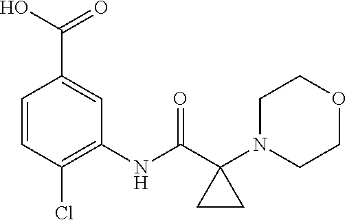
C1=CC(Cl)=C(NC(C2(N3CCOCC3)CC2)=O)C=C1C(=O)O
